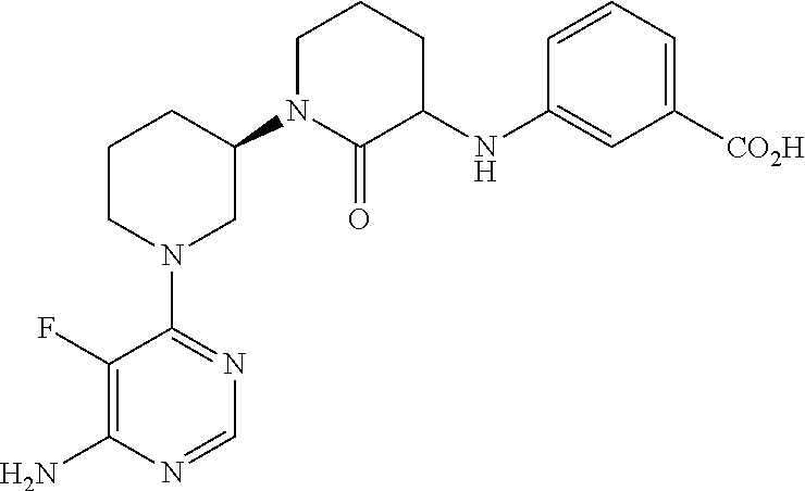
C1(N2CC(N3C(=O)C(NC4=CC([CO2H])=CC=C4)CCC3)CCC2)=NC=NC(N)=C1F
